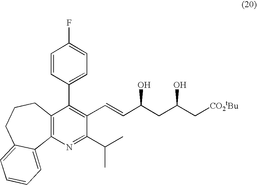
C12=C(N=C(C(C)C)C(C=CC(CC(C[CO2tBu])O)O)=C1C1=CC=C(F)C=C1)C1=CC=CC=C1CCC2
